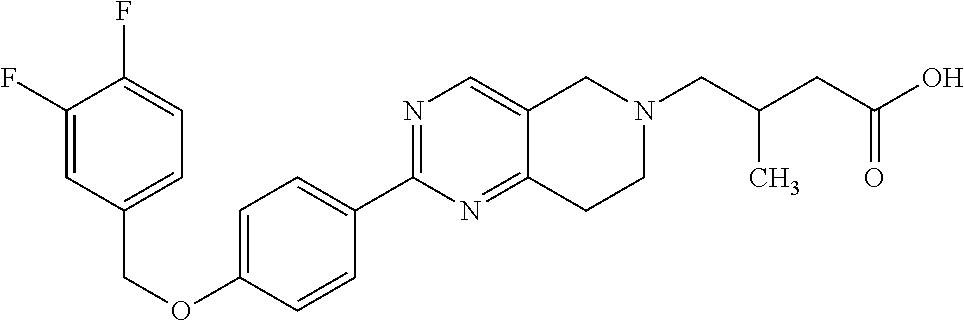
C1(F)=CC(COC2=CC=C(C3=NC=C4C(=N3)CCN(CC(C)CC(=O)O)C4)C=C2)=CC=C1F
